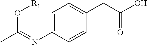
C1=C(N=C(C)O[R1])C=CC(CC(O)=O)=C1
